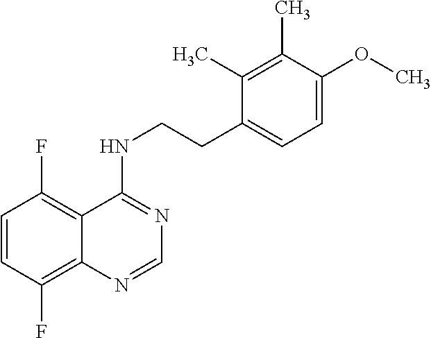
C1=CC(F)=C2C(=C1F)C(NCCC1=CC=C(OC)C(C)=C1C)=NC=N2
